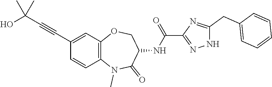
C1=CC2=C(C=C1C#CC(O)(C)C)OCC(NC(C1=NNC(CC3=CC=CC=C3)=N1)=O)C(=O)N2C
